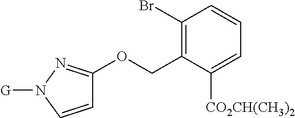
C1=CN([G])N=C1OCC1=C(Br)C=CC=C1[CO2CH(CH3)2]
